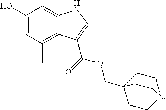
C12=C(C)C=C(O)C=C1NC=C2C(OCC12CCN(CC1)CC2)=O
